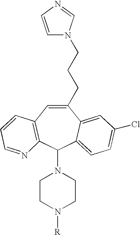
N1(C2C3=CC=C(Cl)C=C3C(CCCN3C=CN=C3)=CC3=C2N=CC=C3)CCN([R])CC1
